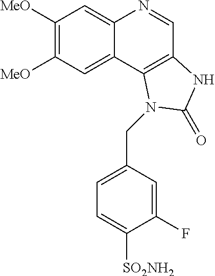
C1([MeO])=C([MeO])C=C2C(=C1)N=CC1=C2N(CC2=CC=C([SO2NH2])C(F)=C2)C(=O)N1
